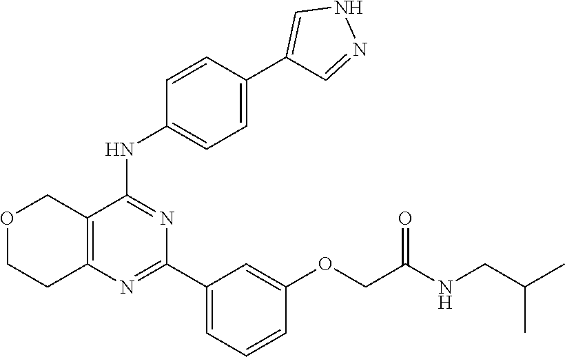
C12=C(N=C(C3=CC=CC(OCC(NCC(C)C)=O)=C3)N=C1NC1=CC=C(C3=CNN=C3)C=C1)CCOC2
